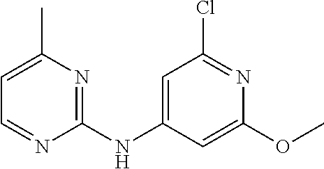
C1=C(C)N=C(NC2=CC(Cl)=NC(OC)=C2)N=C1
